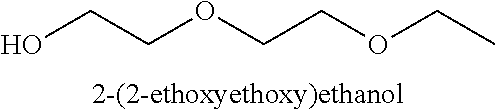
OCCOCCOCC
